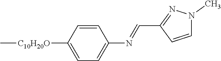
C1=CC(C=NC2=CC=C([C10H20O]C)C=C2)=NN1C
